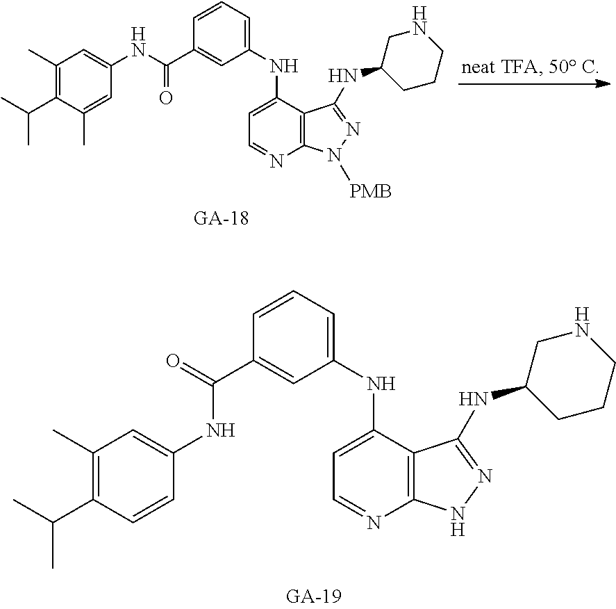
C12=C(C(NC3=CC=CC(C(=O)NC4=CC(C)=C(C(C)C)C=C4)=C3)=CC=N1)C(NC1CNCCC1)=NN2.C12=C(C(NC3=CC=CC(C(=O)NC4=CC(C)=C(C(C)C)C(C)=C4)=C3)=CC=N1)C(NC1CNCCC1)=NN2[PMB]
